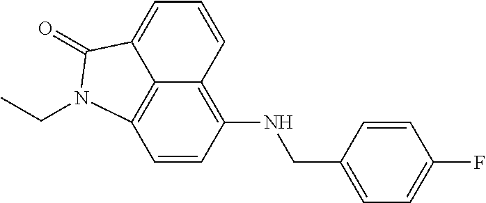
C1=CC2=C(NCC3=CC=C(F)C=C3)C=CC3=C2C(=C1)C(=O)N3CC
